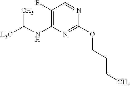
O(C1=NC(NC(C)C)=C(F)C=N1)CCCC
